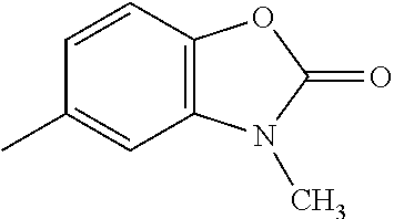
C1=CC2=C(C=C1C)N(C)C(=O)O2
